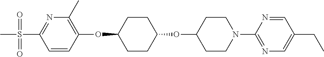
C1=CC(OC2CCC(OC3CCN(C4=NC=C(CC)C=N4)CC3)CC2)=C(C)N=C1S(C)(=O)=O
